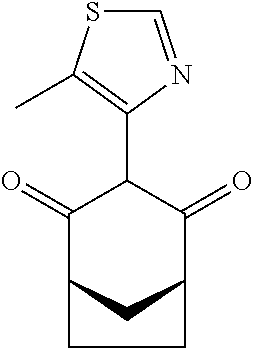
C1(=O)C2CC(C(=O)C1C1=C(C)SC=N1)CC2
